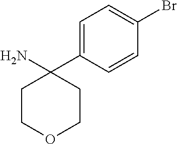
C1=C(C2(N)CCOCC2)C=CC(Br)=C1
